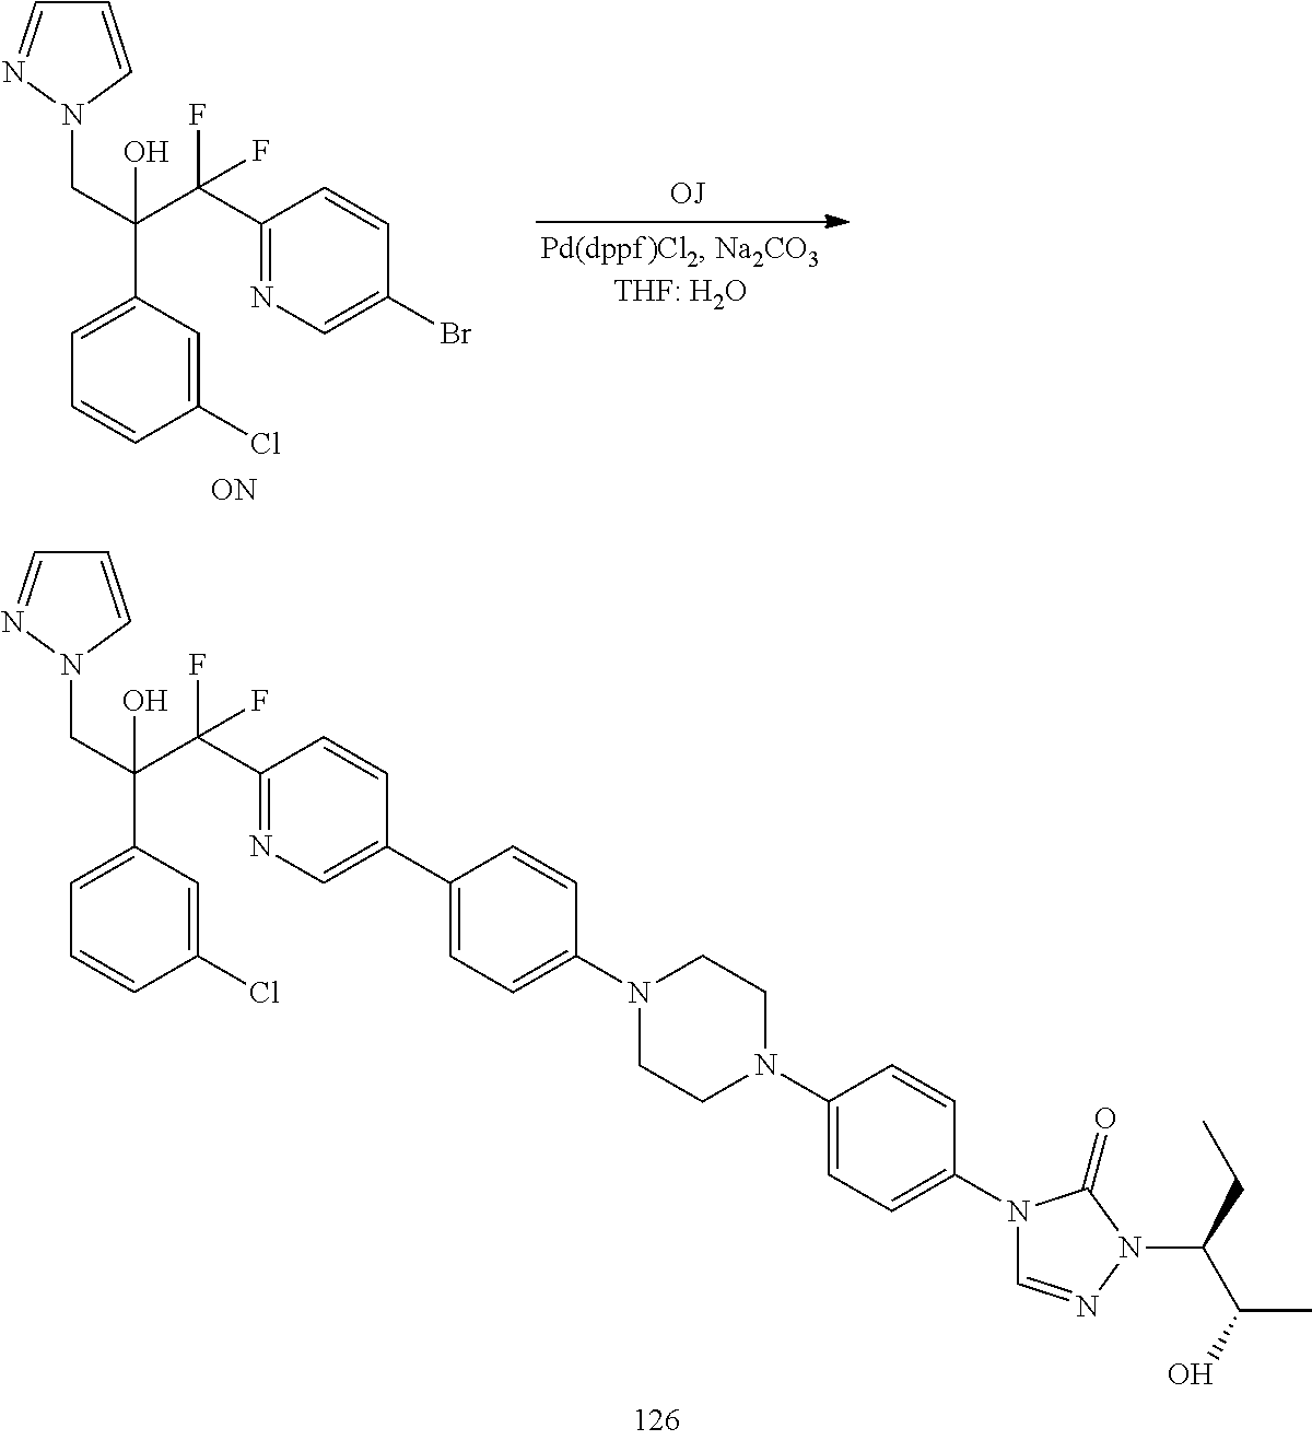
C1=CN(CC(C2=CC=CC(Cl)=C2)(C(C2=NC=C(Br)C=C2)(F)F)O)N=C1.[ON].C1=CN(CC(C2=CC=CC(Cl)=C2)(C(C2=NC=C(C3=CC=C(N4CCN(C5=CC=C(N6C=NN(C(CC)C(O)C)C6=O)C=C5)CC4)C=C3)C=C2)(F)F)O)N=C1
